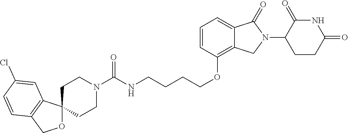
C(COC1=C2C(=CC=C1)C(=O)N(C1C(=O)NC(=O)CC1)C2)CCNC(N1CCC2(CC1)OCC1=C2C=C(Cl)C=C1)=O
